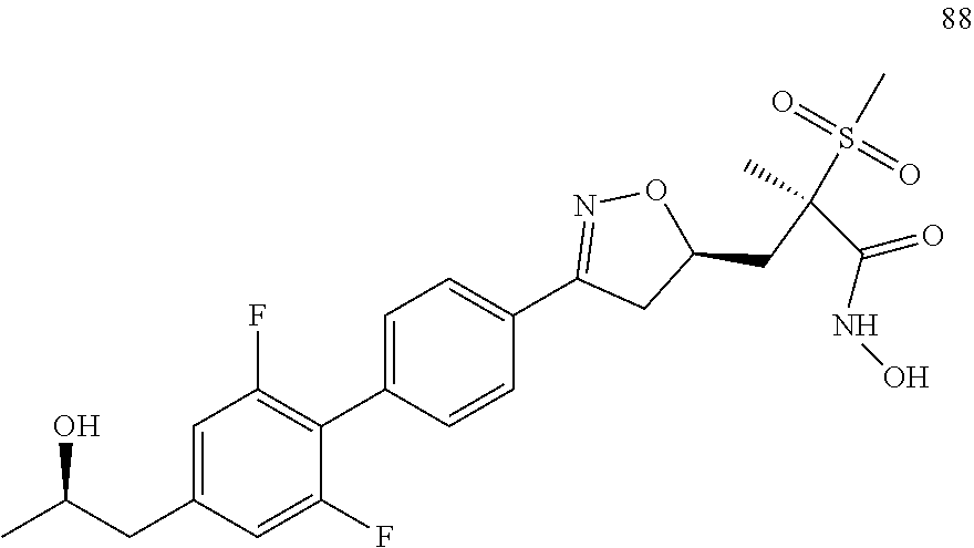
C1=C(CC(C)O)C=C(F)C(C2=CC=C(C3=NOC(CC(S(C)(=O)=O)(C(=O)NO)C)C3)C=C2)=C1F
